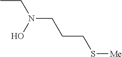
CCN(CCCS[Me])O
